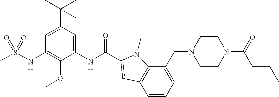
CS(NC1=C(OC)C(NC(=O)C2=CC3=C(C(CN4CCN(C(=O)CCC)CC4)=CC=C3)N2C)=CC(C(C)(C)C)=C1)(=O)=O
